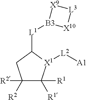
C1([R2])([R2])C([R1])([R1])[X1]([L2][A1])C([L1][B3]2[X10][L3][X9]2)C1
